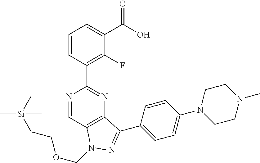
C1=CC(C2=NC3=C(C=N2)N(COCC[Si](C)(C)C)N=C3C2=CC=C(N3CCN(C)CC3)C=C2)=C(F)C(C(O)=O)=C1
